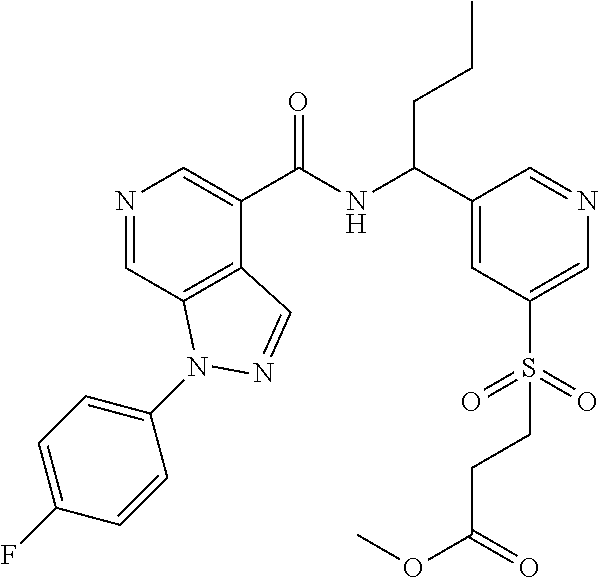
N1=CC2=C(C(C(NC(C3=CC(S(=O)(=O)CCC(OC)=O)=CN=C3)CCC)=O)=C1)C=NN2C1=CC=C(F)C=C1
